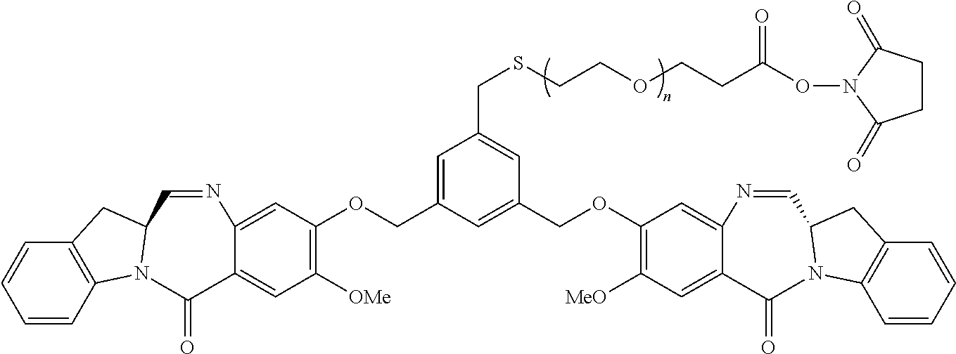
C12=C(C=CC=C1)N1C(C2)C=NC2=CC(OCC3=CC(CSCCOCCC(ON4C(=O)CCC4=O)=O)=CC(COC4=C([MeO])C=C5C(=C4)N=CC4N(C6=C(C=CC=C6)C4)C5=O)=C3)=C([OMe])C=C2C1=O
